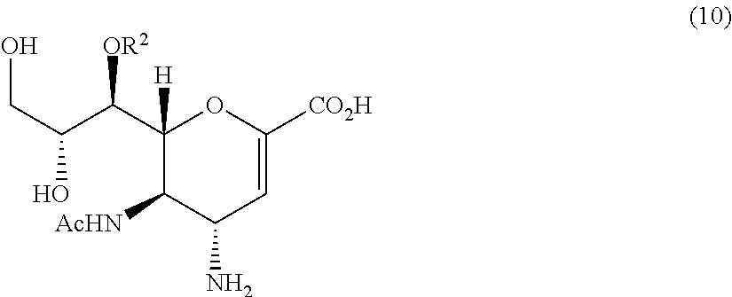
C1(C(C(O)CO)[OR2])([H])C([AcHN])C(N)C=C([CO2H])O1
